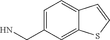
NCC1=CC=C2C(=C1)SC=C2
